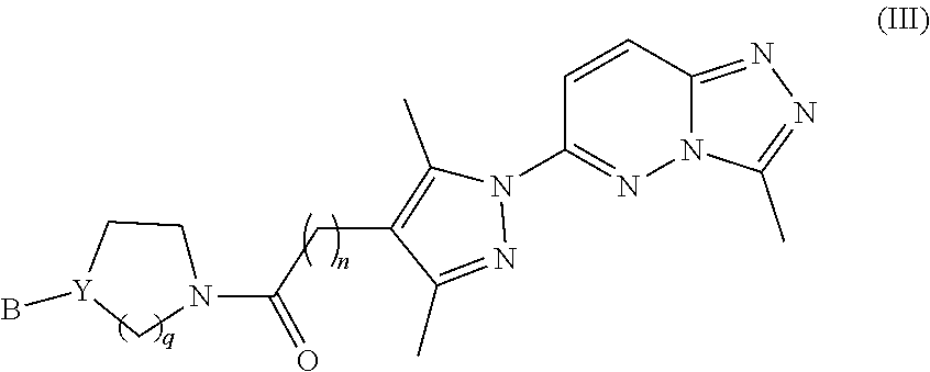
C12=NN=C(C)N1N=C(N1C(C)=C(CC(N3CC[Y](B)C3)=O)C(C)=N1)C=C2
